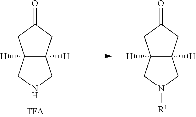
C12([H])C([H])(CC(=O)C1)CNC2.C12([H])C([H])(CC(=O)C1)CN([R1])C2
